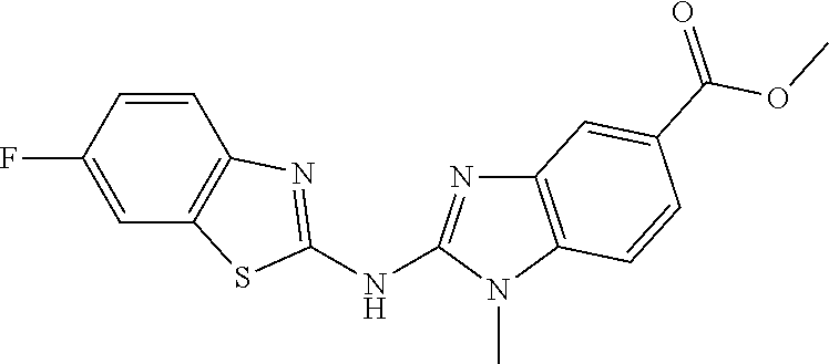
FC1=CC2=C(C=C1)N=C(NC1=NC3=C(N1C)C=CC(C(OC)=O)=C3)S2
